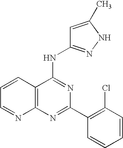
C12=C(N=C(C3=C(Cl)C=CC=C3)N=C1NC1=NNC(C)=C1)N=CC=C2
